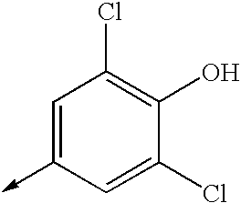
C1=C(->C)C=C(Cl)C(O)=C1Cl
